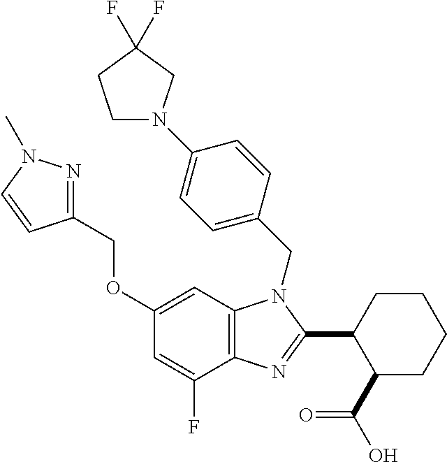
C1(OCC2=NN(C)C=C2)=CC2=C(C(F)=C1)N=C(C1C(C(=O)O)CCCC1)N2CC1=CC=C(N2CCC(F)(F)C2)C=C1
